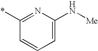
C1=C(N[Me])N=C(*)C=C1
